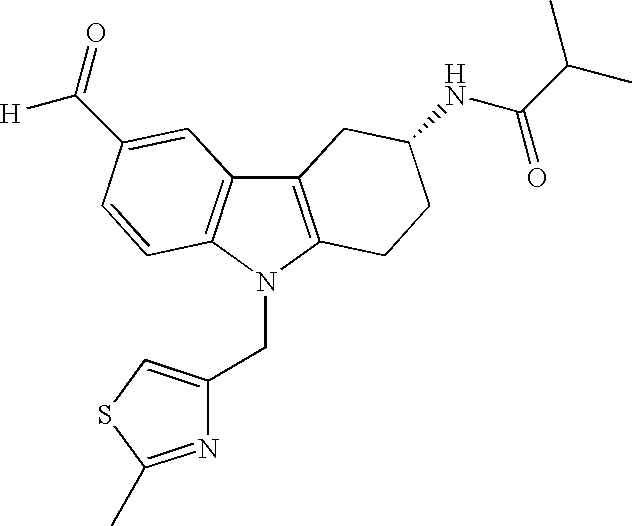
C12=C(N(CC3=CSC(C)=N3)C3=C1C=C(C([H])=O)C=C3)CCC(NC(C(C)C)=O)C2
